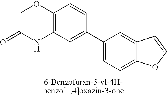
C12=C(C=C(C3=CC=C4C(=C3)C=CO4)C=C1)NC(=O)CO2
